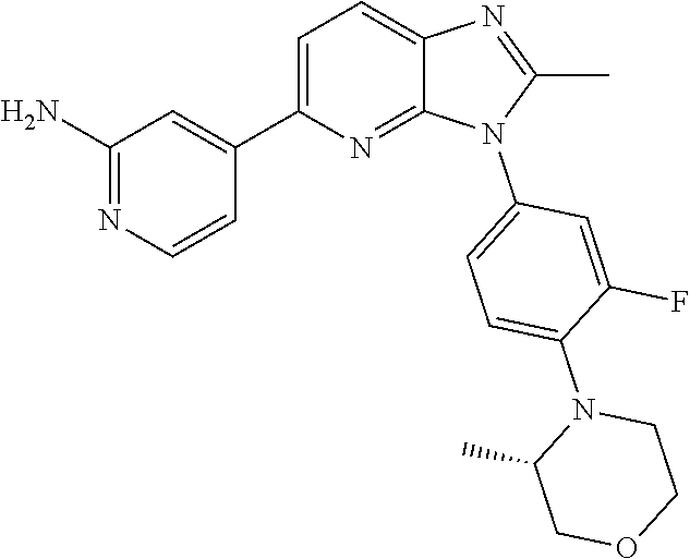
C1(C)=NC2=CC=C(C3=CC(N)=NC=C3)N=C2N1C1=CC=C(N2C(C)COCC2)C(F)=C1
